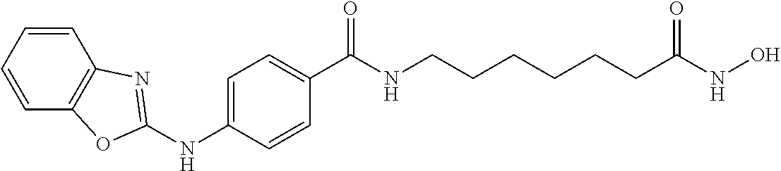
N(C1=CC=C(C(NCCCCCCC(NO)=O)=O)C=C1)C1=NC2=C(C=CC=C2)O1
